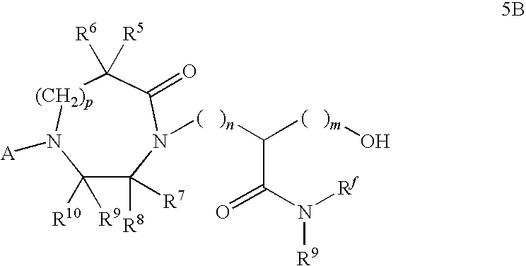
C1([R10])([R9])C([R7])([R8])N([(   )n]C([(   )m]O)C(N([Rf])[R9])=O)C(=O)C([R6])([R5])[(CH2)p]N1[A]
